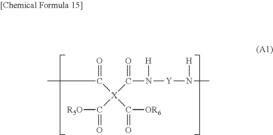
C([X](C([R5O])=O)(C(N([Y]N(C)[H])[H])=O)C([OR6])=O)(C)=O
